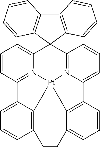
C12=CC=CC3=N1[Pt]14N5=C(C=CC=C5C35C3=C(C6=C5C=CC=C6)C=CC=C3)C3=CC=CC(=C31)C=CC1=CC=CC2=C14
